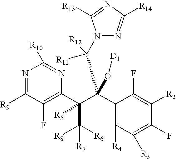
N1=C([R9])C(F)=C(C(C(C2=C([R4])C([R3])=C(F)C([R2])=C2F)(O[D1])C(N2N=C([R14])N=C2[R13])([R11])[R12])(C([R8])([R6])[R7])[R5])N=C1[R10]
